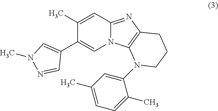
C1(C2=CN3C(=NC4=C3N(C3=CC(C)=CC=C3C)CCC4)C=C2C)=CN(C)N=C1
